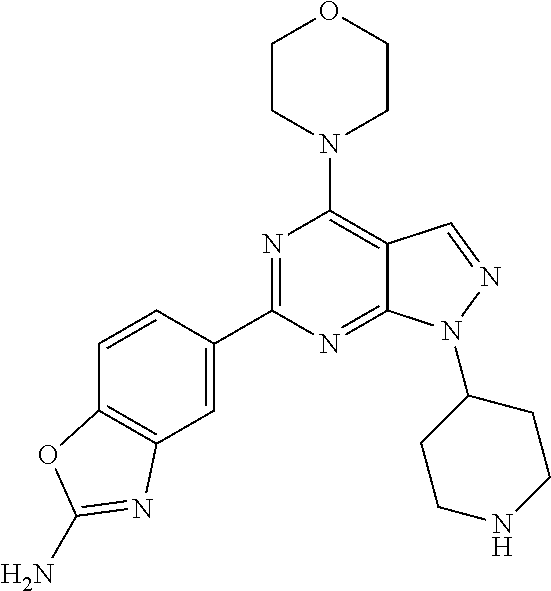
C1CN(C2=C3C(=NC(C4=CC5=C(C=C4)OC(N)=N5)=N2)N(C2CCNCC2)N=C3)CCO1
